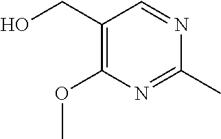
C1(CO)=C(OC)N=C(C)N=C1
